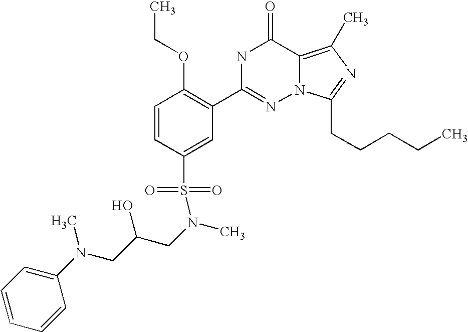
C1=CC(S(=O)(=O)N(CC(CN(C2=CC=CC=C2)C)O)C)=CC(C2=NN3C(=C(C)N=C3CCCCC)C(=O)N2)=C1OCC
